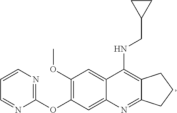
C12=C(NCC3CC3)C3=CC(OC)=C(OC4=NC=CC=N4)C=C3N=C1CCC2
